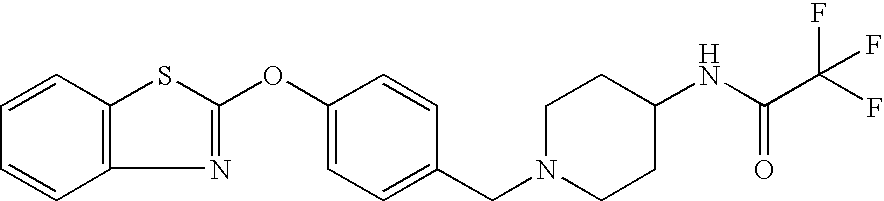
C1=CC2=C(C=C1)N=C(OC1=CC=C(CN3CCC(NC(C(F)(F)F)=O)CC3)C=C1)S2
